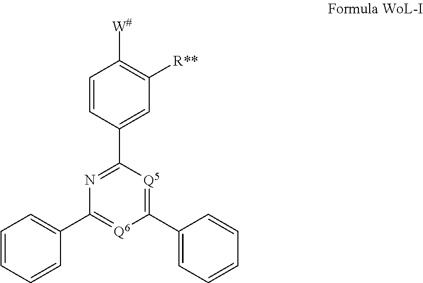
N1=C(C2=CC([R**])=C([W#])C=C2)[Q5]=C(C2=CC=CC=C2)[Q6]=C1C1=CC=CC=C1
